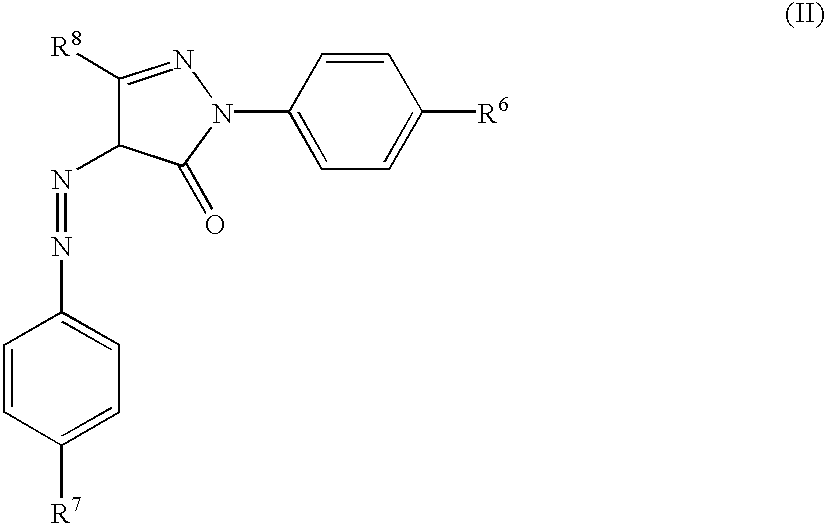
N1(C2=CC=C([R6])C=C2)N=C([R8])C(N=NC2=CC=C([R7])C=C2)C1=O
